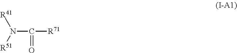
N(C([R71])=O)([R51])[R41]
